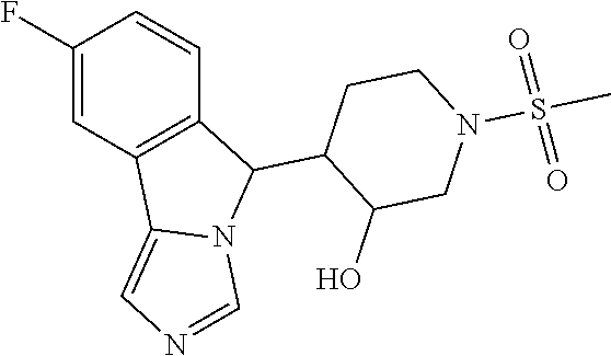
FC1=CC2=C(C=C1)C(C1CCN(S(=O)(=O)C)CC1O)N1C2=CN=C1
